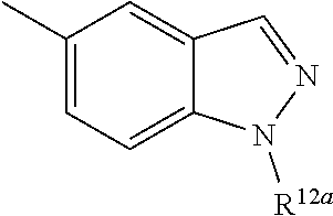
C1(C)=CC=C2C(=C1)C=NN2[R12a]
